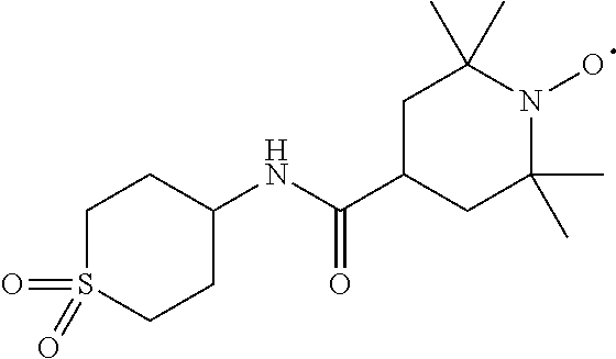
C1(NC(C2CC(C)(C)N(O)C(C)(C)C2)=O)CCS(=O)(=O)CC1
